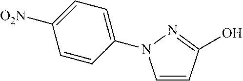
C1=CC(O)=NN1C1=CC=C([O2N])C=C1
